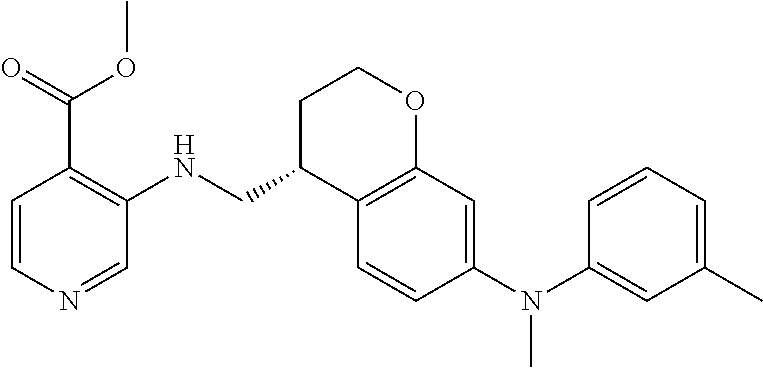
C1=CC(N(C2=CC(C)=CC=C2)C)=CC2=C1C(CNC1=C(C(OC)=O)C=CN=C1)CCO2
